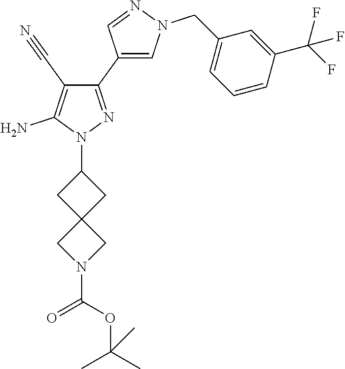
C1C2(CC1N1N=C(C3=CN(CC4=CC=CC(C(F)(F)F)=C4)N=C3)C(C#N)=C1N)CN(C(=O)OC(C)(C)C)C2
